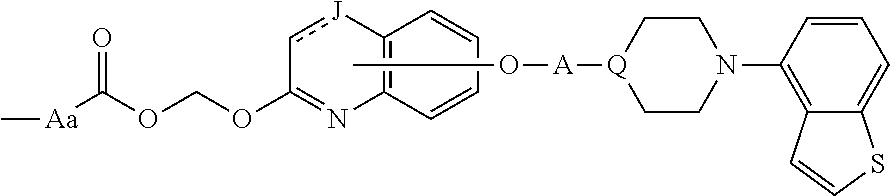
CO[A][Q]1CCN(C2=C3C(=CC=C2)SC=C3)CC1.C12=C(C=CC=C1)N=C(OCOC([Aa]C)=O)c[J]2
